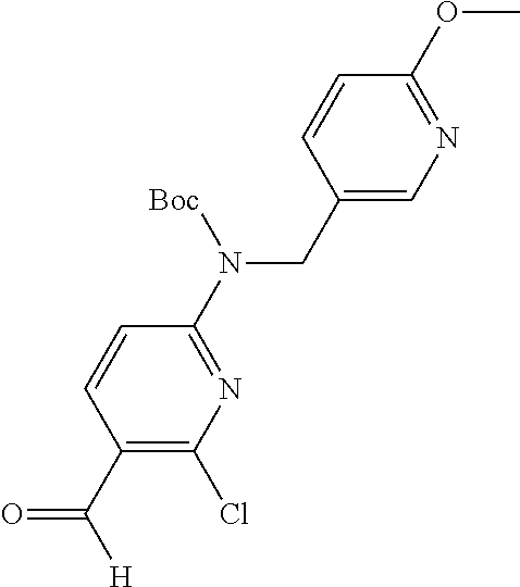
C1(CN(C2=NC(Cl)=C(C([H])=O)C=C2)[Boc])=CN=C(OC)C=C1
